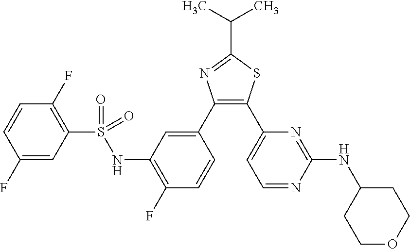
C1=CC(F)=C(S(NC2=C(F)C=CC(C3=C(C4=CC=NC(NC5CCOCC5)=N4)SC(C(C)C)=N3)=C2)(=O)=O)C=C1F
